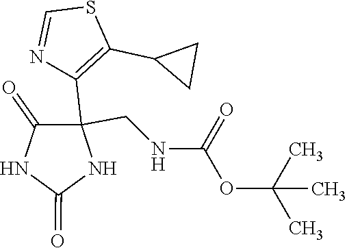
N1=CSC(C2CC2)=C1C1(CNC(OC(C)(C)C)=O)C(=O)NC(=O)N1
